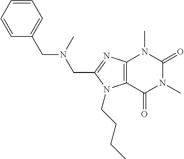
C1=CC=C(CN(CC2=NC3=C(N2CCCC)C(=O)N(C)C(=O)N3C)C)C=C1
